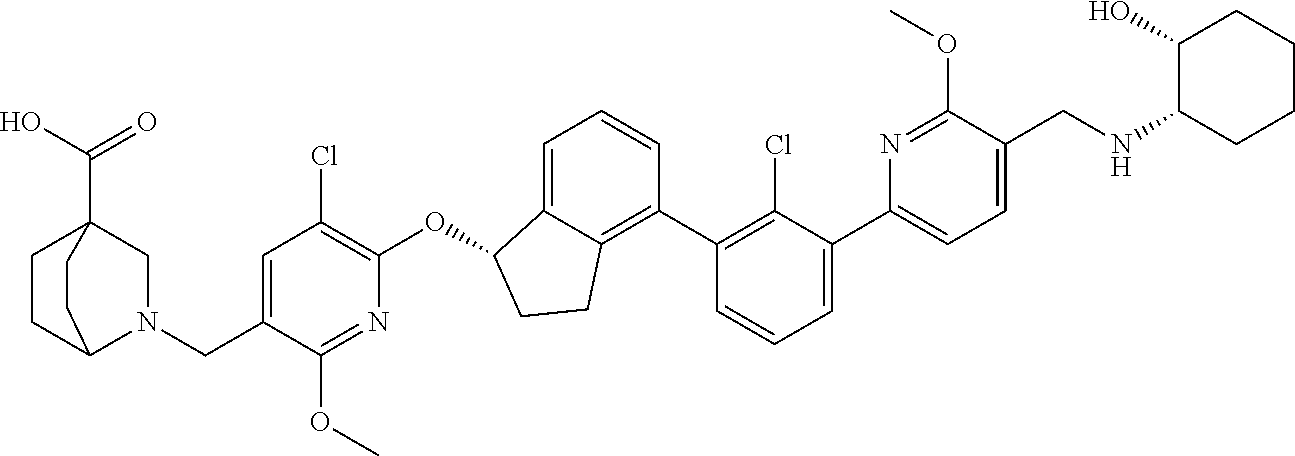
O(C1C2=CC=CC(C3=C(Cl)C(C4=CC=C(CNC5CCCCC5O)C(OC)=N4)=CC=C3)=C2CC1)C1=C(Cl)C=C(CN2CC3(C(=O)O)CCC2CC3)C(OC)=N1
